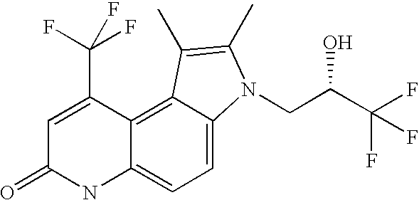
C1=C(C(F)(F)F)C2=C3C(=CC=C2NC1=O)N(CC(C(F)(F)F)O)C(C)=C3C
